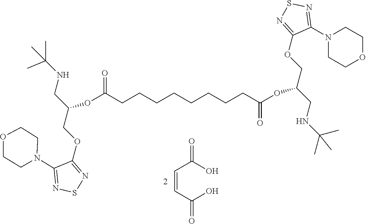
C(=CC(O)=O)C(O)=O.O(C(CCCCCCCCC(OC(COC1=NSN=C1N1CCOCC1)CNC(C)(C)C)=O)=O)C(COC1=NSN=C1N1CCOCC1)CNC(C)(C)C
